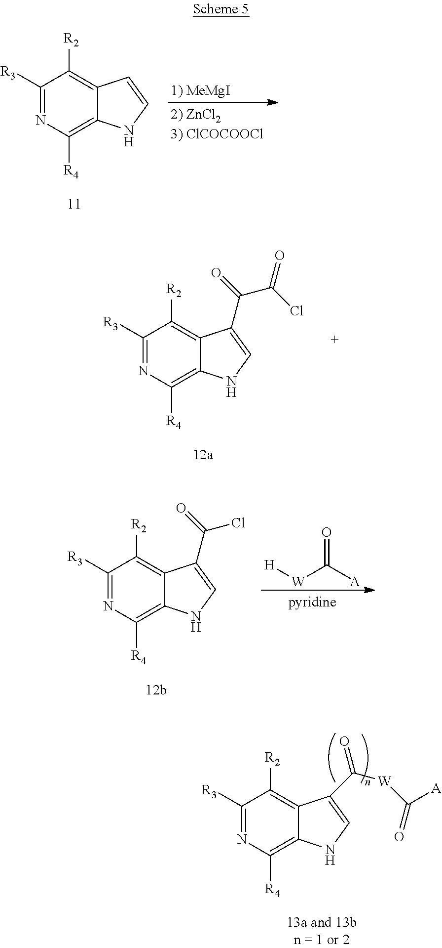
C1([R3])=NC([R4])=C2C(=C1[R2])C(C([W]C([A])=O)=O)=CN2.C1([R3])=NC([R4])=C2C(=C1[R2])C=CN2.C1([R3])=NC([R4])=C2C(=C1[R2])C(C(C(Cl)=O)=O)=CN2.C1([R3])=NC([R4])=C2C(=C1[R2])C(C(Cl)=O)=CN2.[H][W]C([A])=O
